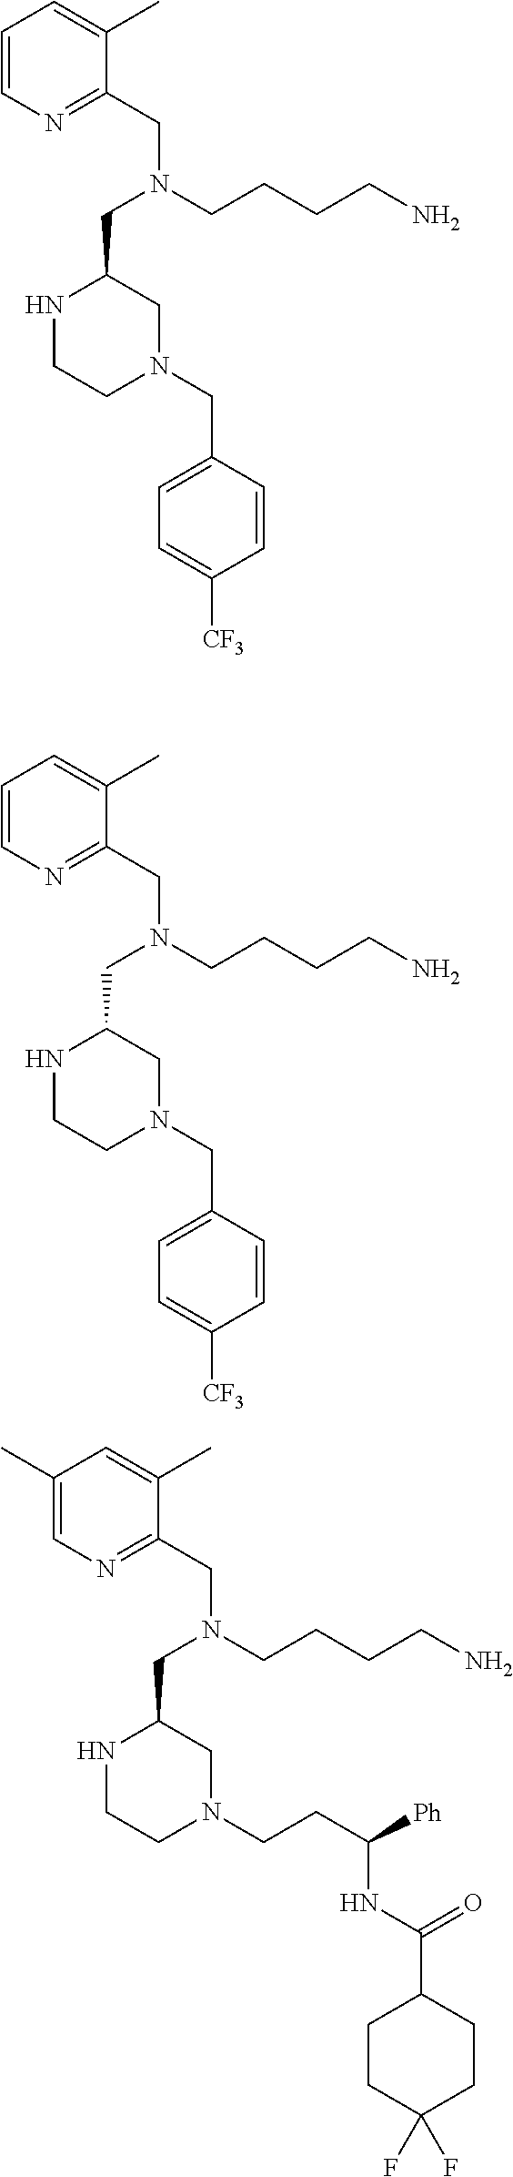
C1=CN=C(CN(CCCCN)CC2NCCN(CC3=CC=C([CF3])C=C3)C2)C(C)=C1.C1=CN=C(CN(CCCCN)CC2NCCN(CC3=CC=C([CF3])C=C3)C2)C(C)=C1.C1(C)=CN=C(CN(CCCCN)CC2NCCN(CCC([Ph])NC(C3CCC(F)(F)CC3)=O)C2)C(C)=C1
